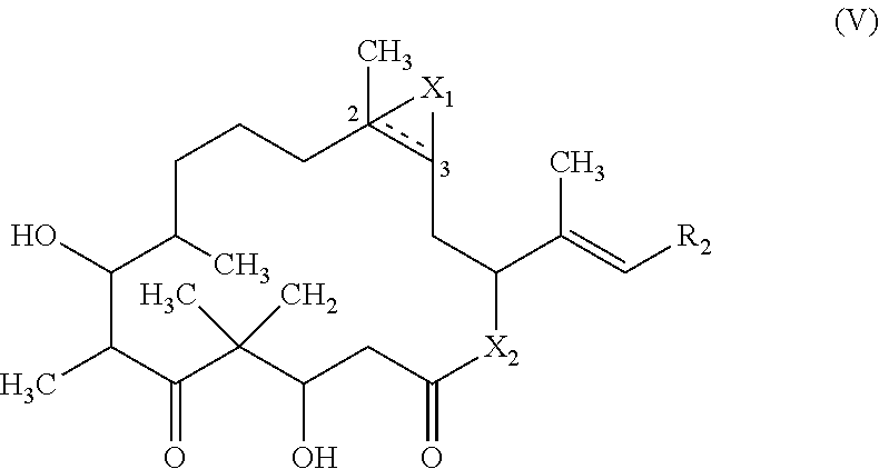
C1(O)C(C)C(=O)C(C)(C)C(O)CC(=O)[X2]C(C(=C[R2])C)Cc2c(C)(CCCC1C)[X1]2
